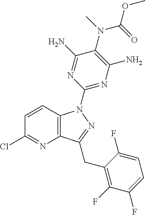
C1=CC2=C(N=C1Cl)C(CC1=C(F)C(F)=CC=C1F)=NN2C1=NC(N)=C(N(C(OC)=O)C)C(N)=N1
